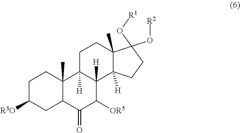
C1C([R3O])CC2C(C)(C1)C1([H])C([H])(C([OR5])C2=O)C2([H])C(C)(CC1)C(O[R2])(O[R1])CC2
